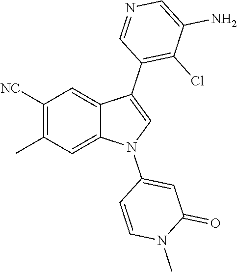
C12=CC(C)=C([NC])C=C1C(C1=C(Cl)C(N)=CN=C1)=CN2C1=CC(=O)N(C)C=C1
